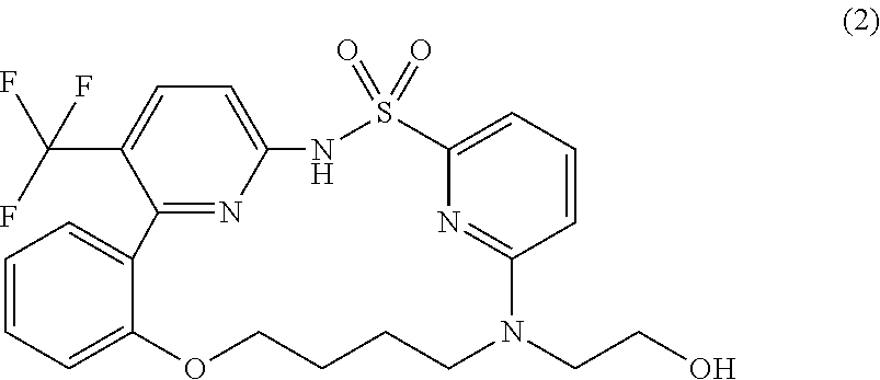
C1=CC=C2C(=C1)C1=NC(=CC=C1C(F)(F)F)NS(=O)(=O)C1=CC=CC(=N1)N(CCO)CCCCO2
